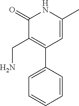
C1(=O)C(CN)=C(C2=CC=CC=C2)C=C(C)N1
